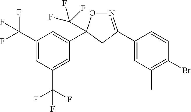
C1(C(F)(F)F)=CC(C(F)(F)F)=CC(C2(C(F)(F)F)ON=C(C3=CC(C)=C(Br)C=C3)C2)=C1
